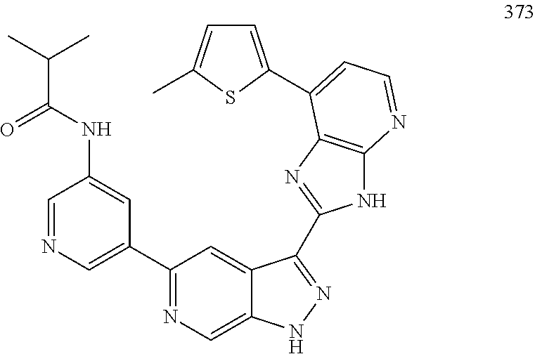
C1=NC=C(C2=NC=C3C(=C2)C(C2=NC4=C(N2)N=CC=C4C2=CC=C(C)S2)=NN3)C=C1NC(C(C)C)=O
